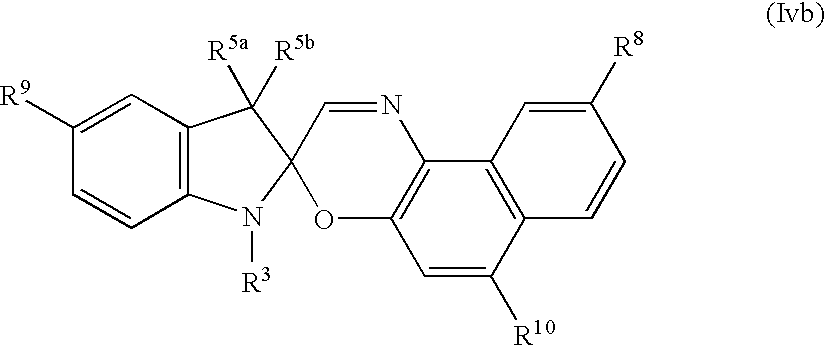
C12=C(C=C([R9])C=C1)C([R5a])([R5b])C1(N2[R3])OC2=C(N=C1)C1=C(C([R10])=C2)C=CC([R8])=C1
